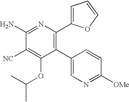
C1(C2=CN=C([OMe])C=C2)=C(C2=CC=CO2)N=C(N)C([NC])=C1OC(C)C
